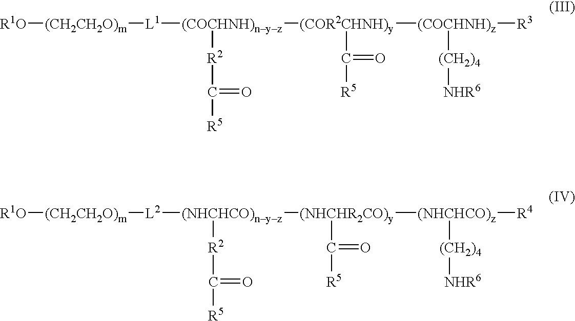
[R1O][(CH2CH2O)m][L1][(COCHNH)nyz]([(COR2CHNH)y]([(COCHNH)z]([R3])[(CH2)4][NHR6])C([R5])=O)[R2]C(=O)[R5].[R1O][(CH2CH2O)m][L2][(NHCHCO)nyz]([(NHCHR2CO)y]([(NHCHCO)z]([R4])[(CH2)4][NHR6])C([R5])=O)[R2]C(=O)[R5]
